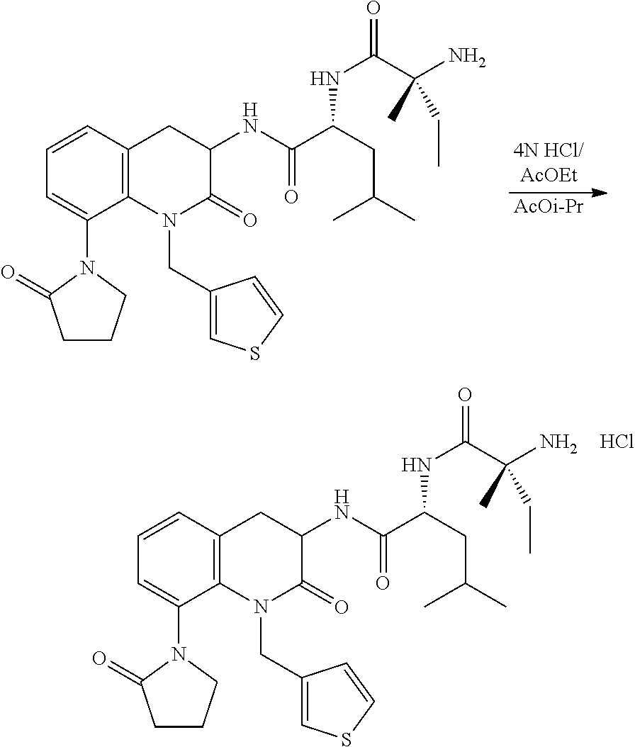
C1=CC2=C(C(N3C(=O)CCC3)=C1)N(CC1=CSC=C1)C(=O)C(NC(C(CC(C)C)NC(=O)C(N)(C)CC)=O)C2.Cl.[AcOi-Pr].C1=CC2=C(C(N3C(=O)CCC3)=C1)N(CC1=CSC=C1)C(=O)C(NC(C(CC(C)C)NC(=O)C(N)(C)CC)=O)C2
